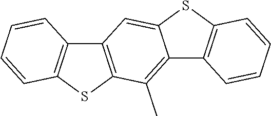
C12=C(C)C3=C(C=C1SC1=C2C=CC=C1)C1=C(S3)C=CC=C1
